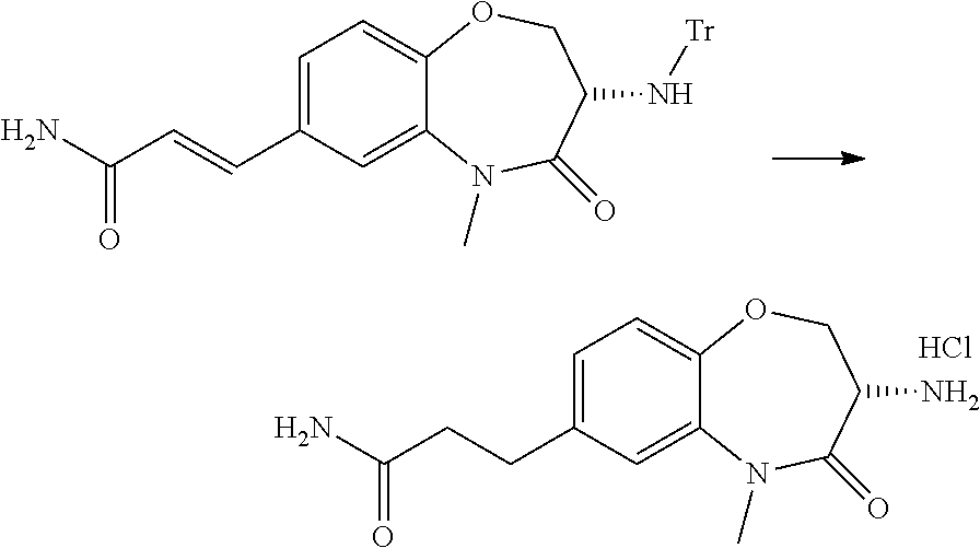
C1=C(C=CC(N)=O)C=C2C(=C1)OCC(N[Tr])C(=O)N2C.C1=C(CCC(N)=O)C=C2C(=C1)OCC(N)C(=O)N2C.Cl
